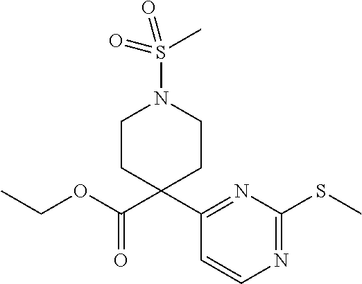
C1=CN=C(SC)N=C1C1(C(OCC)=O)CCN(S(C)(=O)=O)CC1
